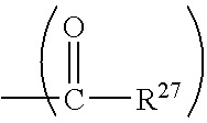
CC([R27])=O
